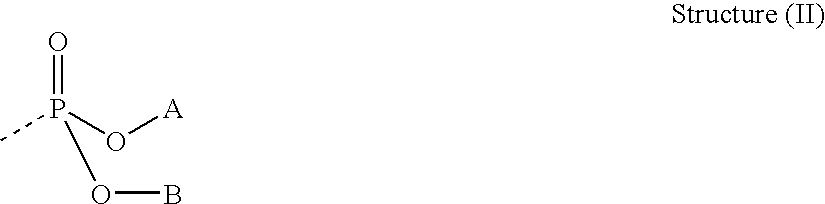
CP(O[A])(=O)OB
